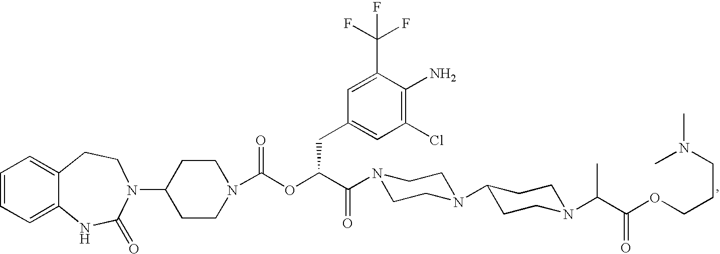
C1=CC=C2C(=C1)CCN(C1CCN(C(OC(C(=O)N3CCN(C4CCN(C(C(OCCCN(C)C)=O)C)CC4)CC3)CC3=CC(Cl)=C(N)C(C(F)(F)F)=C3)=O)CC1)C(=O)N2
